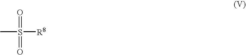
CS(=O)(=O)[R8]
